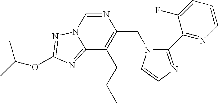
N1=CN2C(=NC(OC(C)C)=N2)C(CCC)=C1CN1C(C2=NC=CC=C2F)=NC=C1
